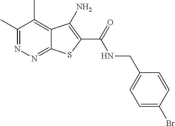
C1(C)=NN=C2C(=C1C)C(N)=C(C(=O)NCC1=CC=C(Br)C=C1)S2
